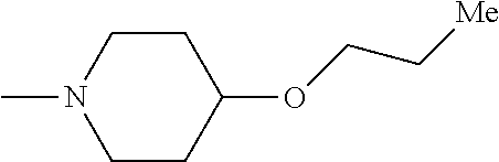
C1CC(OCC[Me])CCN1C
